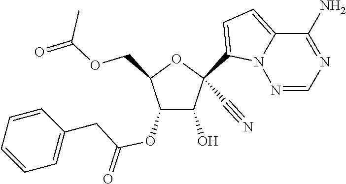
O(CC1C(OC(CC2=CC=CC=C2)=O)C(O)C(C#N)(C2=CC=C3N2N=CN=C3N)O1)C(=O)C
